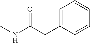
C1=C(CC(NC)=O)C=CC=C1
